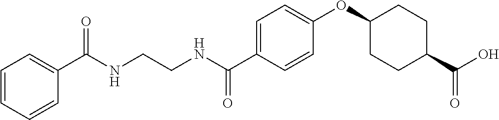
C1(C(NCCNC(C2=CC=C(OC3CCC(C(O)=O)CC3)C=C2)=O)=O)=CC=CC=C1
